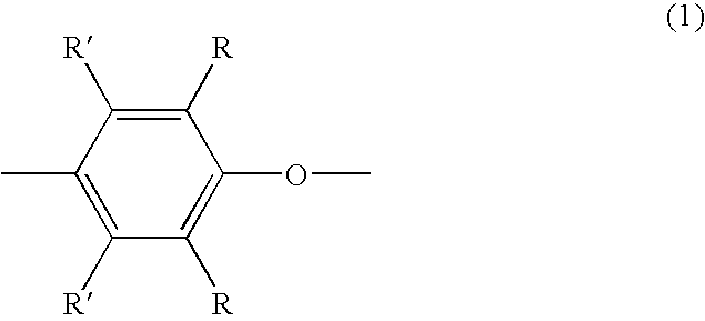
C1([R])=C([R])C(C)=C([R])C([R])=C1OC
